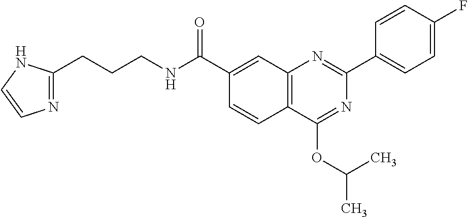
C1(C(NCCCC2=NC=CN2)=O)=CC2=C(C=C1)C(OC(C)C)=NC(C1=CC=C(F)C=C1)=N2
